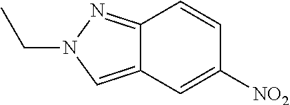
C12=NN(CC)C=C1C=C([NO2])C=C2
